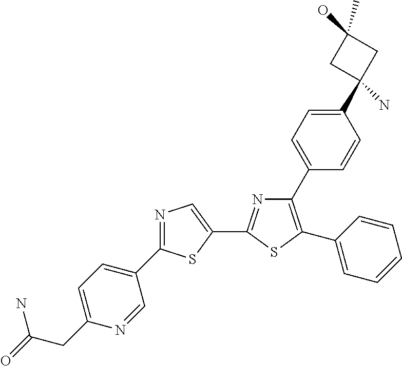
N1=C(C2=CN=C(C3=CC=C(CC(=O)N)N=C3)S2)SC(C2=CC=CC=C2)=C1C1=CC=C(C2(N)CC(O)(C)C2)C=C1
